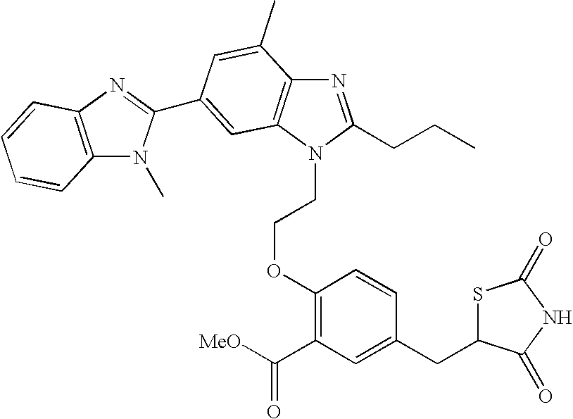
C1(OCCN2C(CCC)=NC3=C2C=C(C2=NC4=C(N2C)C=CC=C4)C=C3C)=C(C([MeO])=O)C=C(CC2SC(=O)NC2=O)C=C1
